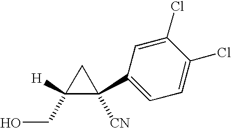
C1([H])(CO)C(C2=CC=C(Cl)C(Cl)=C2)([CN])C1
